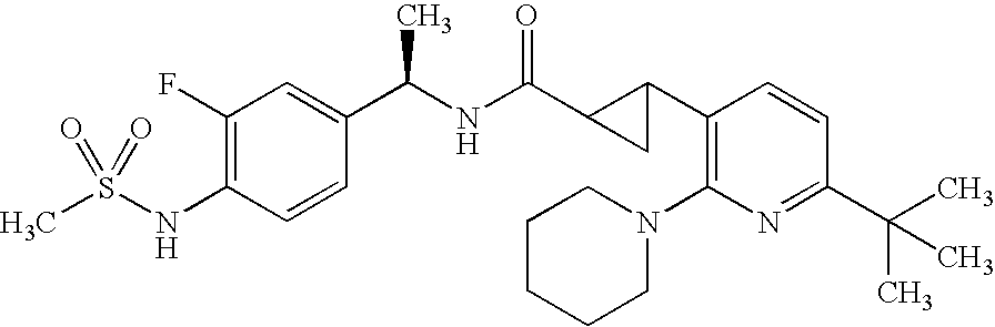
C1(F)=C(NS(C)(=O)=O)C=CC(C(C)NC(C2CC2C2=C(N3CCCCC3)N=C(C(C)(C)C)C=C2)=O)=C1
